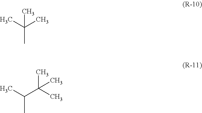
CC(C)(C)C.CC(C(C)(C)C)C
